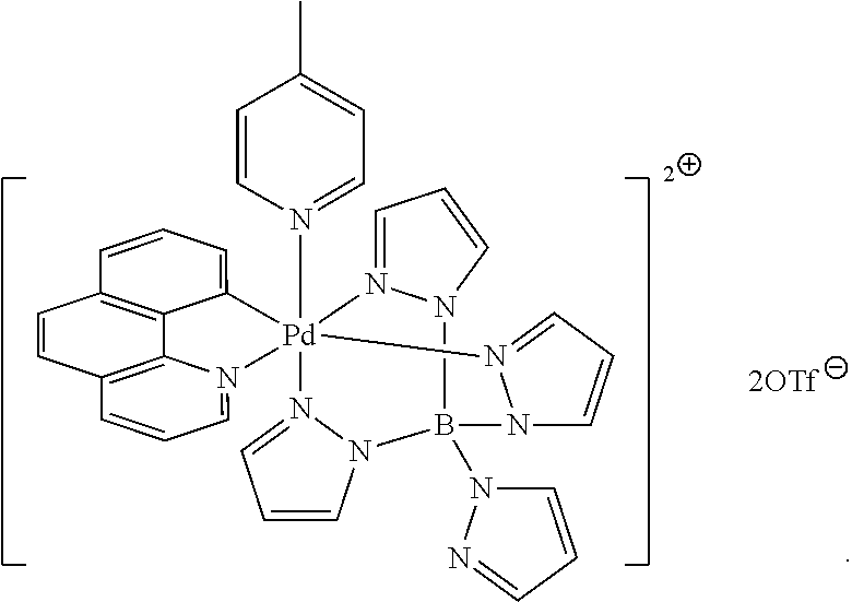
C12=C3N(=CC=C1)[Pd]14(N5=CC=C(C)C=C5)(C5=CC=CC(=C35)C=C2)N2=CC=CN2B(N2C=CC=N2)(N2C=CC=N12)N1C=CC=N41
